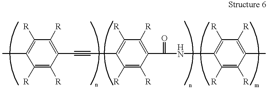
CC1=C([R])C([R])=C(C#CC2=C([R])C([R])=C(C(NC3=C([R])C([R])=C(C)C([R])=C3[R])=O)C([R])=C2[R])C([R])=C1[R]
